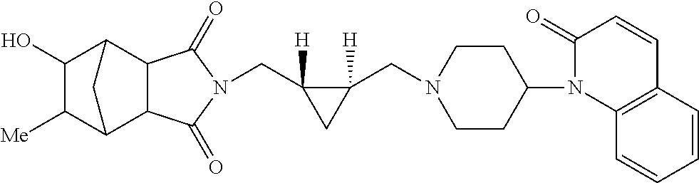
C(C1([H])C(CN2CCC(N3C4=C(C=CC3=O)C=CC=C4)CC2)([H])C1)N1C(=O)C2C3C([Me])C(O)C(C2C1=O)C3
